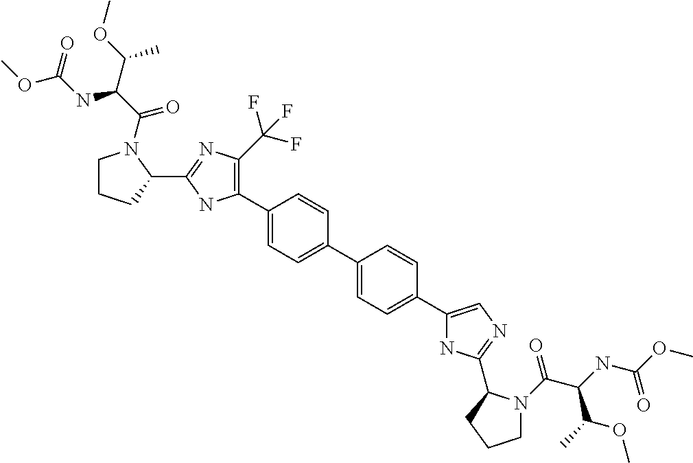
C1(C2=C(C(F)(F)F)N=C(C3N(C(C(NC(OC)=O)C(OC)C)=O)CCC3)N2)=CC=C(C2=CC=C(C3=CN=C(C4N(C(C(NC(OC)=O)C(C)OC)=O)CCC4)N3)C=C2)C=C1
